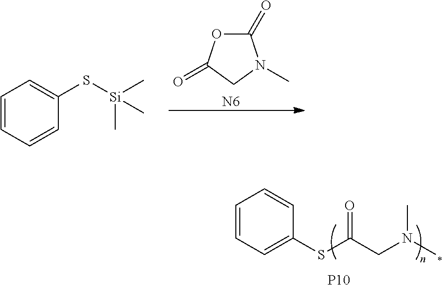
C1(=O)OC(=O)CN1C.[N6].C1=CC=CC(S[Si](C)(C)C)=C1.C1=CC=C(SC(CN(C)C)=O)C=C1.[P10]
